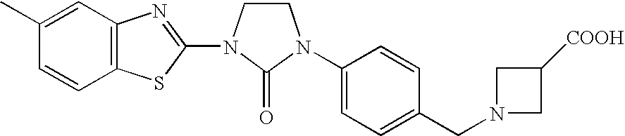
C1CN(C2=NC3=C(S2)C=CC(C)=C3)C(=O)N1C1=CC=C(CN2CC([COOH])C2)C=C1
